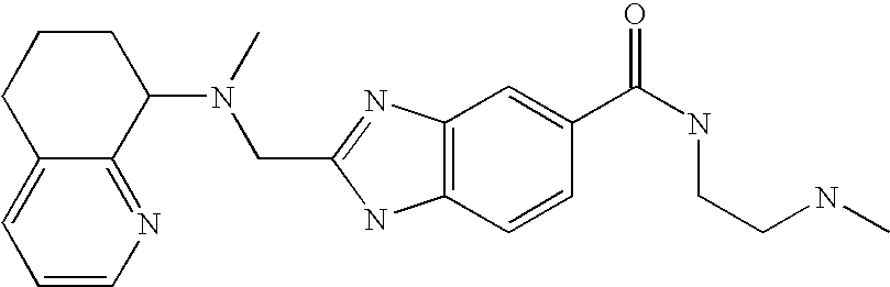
C1=CN=C2C(=C1)CCCC2N(C)CC1=NC2=C(N1)C=CC(C(NCCNC)=O)=C2
